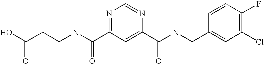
C(NC(=O)C1=NC=NC(C(=O)NCC2=CC(Cl)=C(F)C=C2)=C1)CC(=O)O
